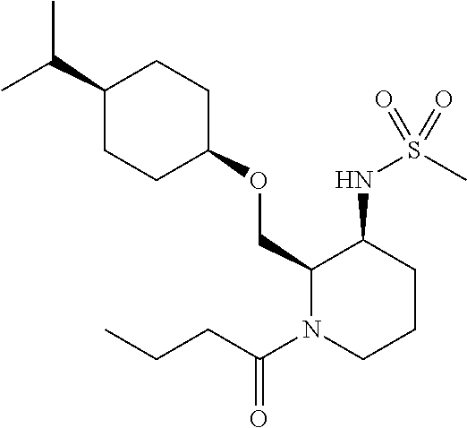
C(C1CCC(OCC2N(C(CCC)=O)CCCC2NS(C)(=O)=O)CC1)(C)C
